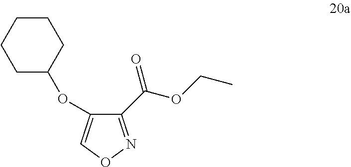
C1(C(OCC)=O)=NOC=C1OC1CCCCC1
